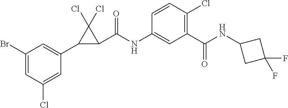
C1(C2C(C(NC3=CC(C(NC4CC(F)(F)C4)=O)=C(Cl)C=C3)=O)C2(Cl)Cl)=CC(Br)=CC(Cl)=C1
